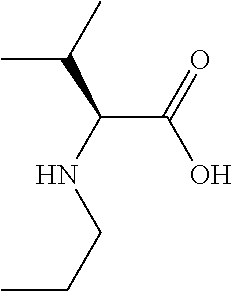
C(C(NCCC)C(C)C)(O)=O
